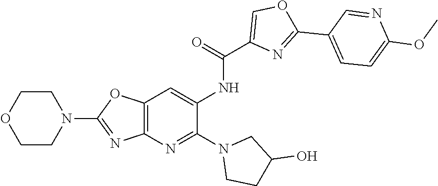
C1COCCN1C1=NC2=C(O1)C=C(NC(=O)C1=COC(C3=CC=C(OC)N=C3)=N1)C(N1CCC(O)C1)=N2
